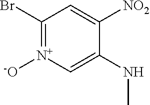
N(C1=C[N+]([-O])=C(Br)C=C1[NO2])C
